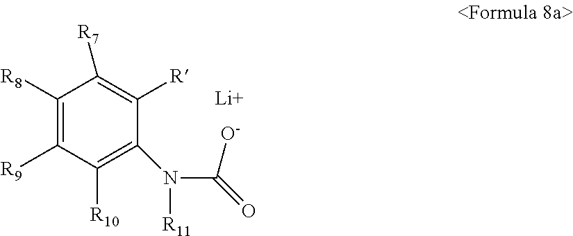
C1([R8])=C([R9])C([R10])=C(N([R11])C([O-])=O)C([R])=C1[R7].[Li]
